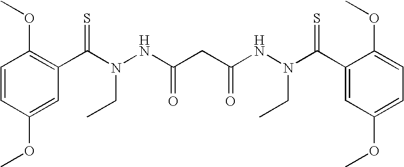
C1=CC(OC)=CC(C(N(NC(CC(NN(C(C2=CC(OC)=CC=C2OC)=S)CC)=O)=O)CC)=S)=C1OC
